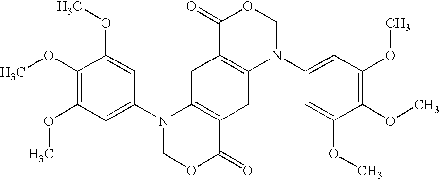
C1(OC)=C(OC)C=C(N2COC(=O)C3=C2CC2=C(C3)N(C3=CC(OC)=C(OC)C(OC)=C3)COC2=O)C=C1OC
